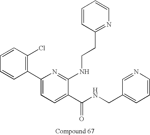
C1=CC(Cl)=C(C2=CC=C(C(NCC3=CC=CN=C3)=O)C(NCCC3=NC=CC=C3)=N2)C=C1
